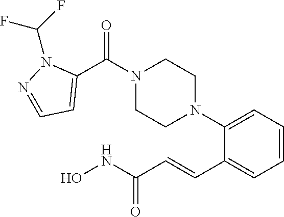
C1(C(N2CCN(C3=CC=CC=C3C=CC(NO)=O)CC2)=O)=CC=NN1C(F)F
